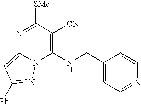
N1=C([SMe])C([CN])=C(NCC2=CC=NC=C2)N2C1=CC([Ph])=N2
